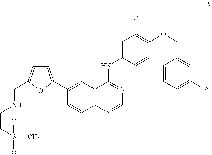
C1=C(NC2=NC=NC3=C2C=C(C2=CC=C(CNCCS(=O)(=O)C)O2)C=C3)C=CC(OCC2=CC(F)=CC=C2)=C1Cl
